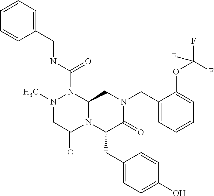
N1(C)CC(=O)N2C(N1C(NCC1=CC=CC=C1)=O)CN(CC1=CC=CC=C1OC(F)(F)F)C(=O)C2CC1=CC=C(O)C=C1
